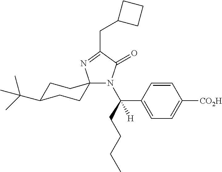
C1C(C(C)(C)C)CCC2(C1)N(C(CCCC)(C1=CC=C([CO2H])C=C1)[H])C(=O)C(CC1CCC1)=N2
